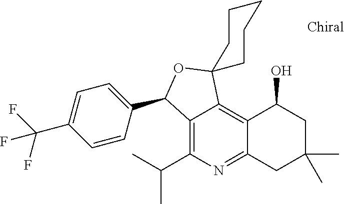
C1=C(C(F)(F)F)C=CC(C2C3=C(C(C)C)N=C4C(=C3C3(O2)CCCCC3)C(O)CC(C)(C)C4)=C1
